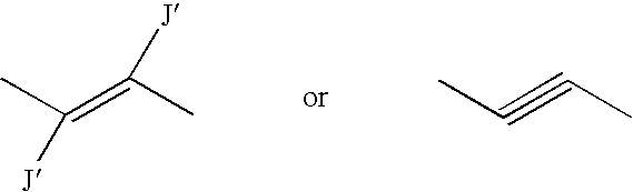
CC(=C(C)[J])[J].CC#CC
